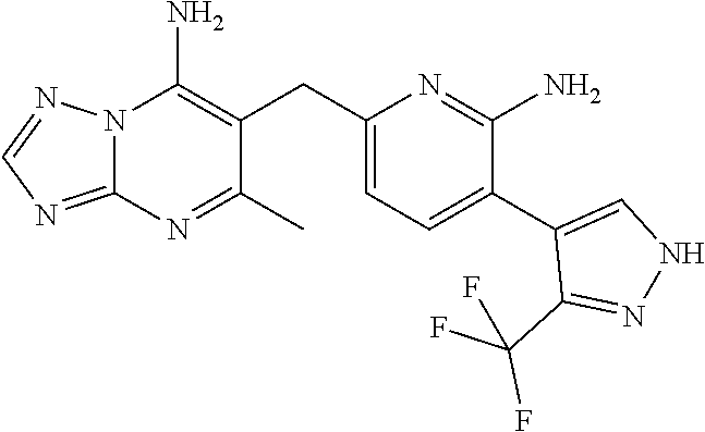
N12C(=NC=N1)N=C(C)C(CC1=CC=C(C3=CNN=C3C(F)(F)F)C(N)=N1)=C2N
